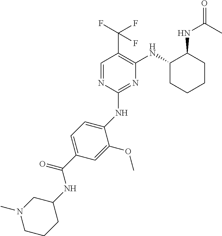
C1(NC2=CC=C(C(NC3CCCN(C)C3)=O)C=C2OC)=NC(NC2CCCCC2NC(C)=O)=C(C(F)(F)F)C=N1
